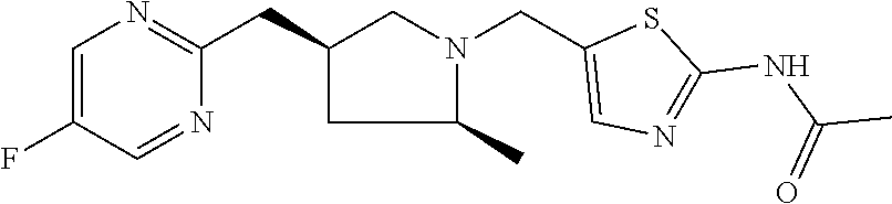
C1=C(F)C=NC(CC2CC(C)N(CC3=CN=C(NC(C)=O)S3)C2)=N1
